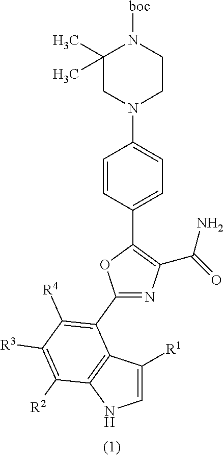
C1=CC(C2=C(C(=O)N)N=C(C3=C([R4])C([R3])=C([R2])C4=C3C([R1])=CN4)O2)=CC=C1N1CCN([boc])C(C)(C)C1
